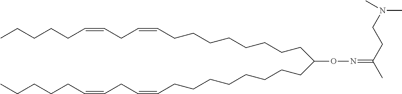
C(CCCCCCCC=CCC=CCCCCC)C(CCCCCCCCC=CCC=CCCCCC)ON=C(C)CCN(C)C
